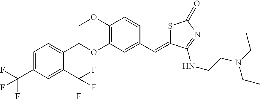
C1=C(C(F)(F)F)C=C(C(F)(F)F)C(COC2=C(OC)C=CC(C=C3SC(=O)N=C3NCCN(CC)CC)=C2)=C1
